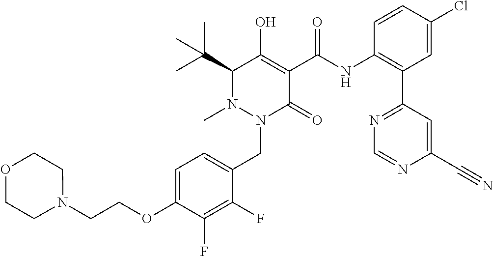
C1=C(OCCN2CCOCC2)C(F)=C(F)C(CN2C(=O)C(C(=O)NC3=C(C4=NC=NC(C#N)=C4)C=C(Cl)C=C3)=C(O)C(C(C)(C)C)N2C)=C1
